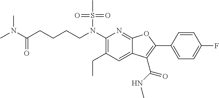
C1(N(CCCCC(N(C)C)=O)S(C)(=O)=O)=C(CC)C=C2C(=N1)OC(C1=CC=C(F)C=C1)=C2C(NC)=O
